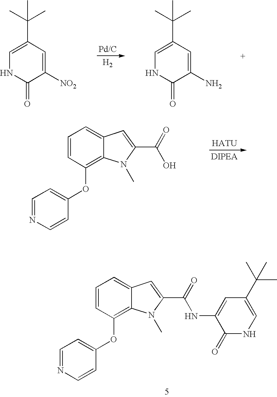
C1=NC=CC(OC2=C3C(=CC=C2)C=C(C(=O)NC2=CC(C(C)(C)C)=CNC2=O)N3C)=C1.[H2].C1([NO2])=CC(C(C)(C)C)=CNC1=O.C1(N)=CC(C(C)(C)C)=CNC1=O.C1=NC=CC(OC2=C3C(=CC=C2)C=C(C(=O)O)N3C)=C1
